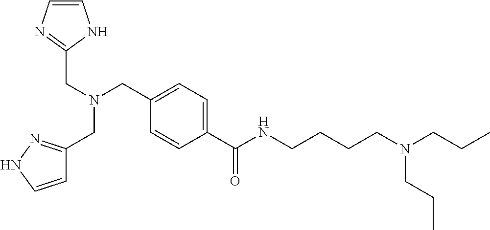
C1=C(C(NCCCCN(CCC)CCC)=O)C=CC(CN(CC2=NC=CN2)CC2=NNC=C2)=C1
